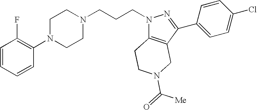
C1=CC=CC(N2CCN(CCCN3C4=C(C(C5=CC=C(Cl)C=C5)=N3)CN(C([Me])=O)CC4)CC2)=C1F
